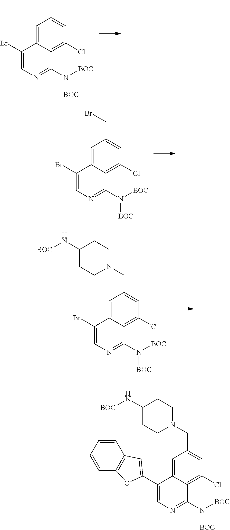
C1(Cl)=C2C(=CC(C)=C1)C(Br)=CN=C2N([BOC])[BOC].C1(Cl)=C2C(=CC(CBr)=C1)C(Br)=CN=C2N([BOC])[BOC].C1(Cl)=C2C(=CC(CN3CCC(N[BOC])CC3)=C1)C(Br)=CN=C2N([BOC])[BOC].C1(Cl)=C2C(=CC(CN3CCC(N[BOC])CC3)=C1)C(C1=CC3=C(C=CC=C3)O1)=CN=C2N([BOC])[BOC]
